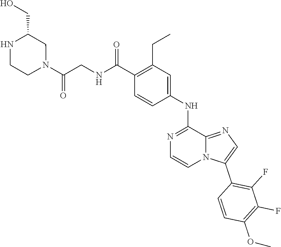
N1=C(NC2=CC(CC)=C(C(=O)NCC(N3CC(CO)NCC3)=O)C=C2)C2=NC=C(C3=C(F)C(F)=C(OC)C=C3)N2C=C1
